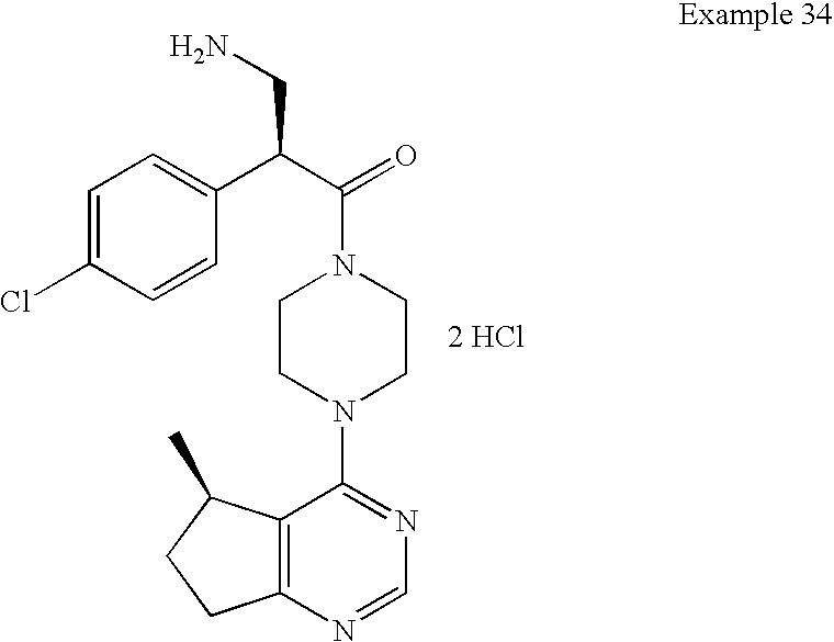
[2 HCl].C12=C(N=CN=C1N1CCN(C(=O)C(C3=CC=C(Cl)C=C3)CN)CC1)CCC2C
